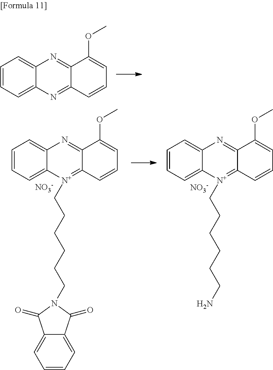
C1=CC=C2C(=C1)N=C1C(=N2)C=CC=C1OC.[NO3-].C1=CC=C2C(=C1)N=C1C(=[N+]2CCCCCCN)C=CC=C1OC.[NO3-].C1=CC=C2C(=C1)N=C1C(=[N+]2CCCCCCN2C(=O)C3=CC=CC=C3C2=O)C=CC=C1OC
